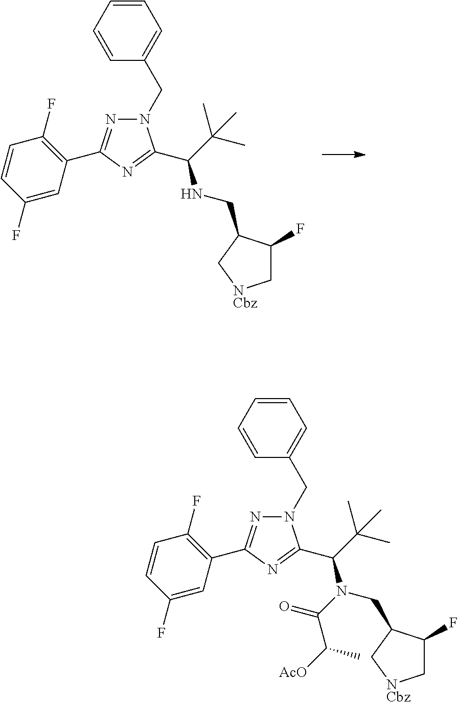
C1=CC=CC(CN2N=C(C3=C(F)C=CC(F)=C3)N=C2C(C(C)(C)C)NCC2C(F)C[NCbz]C2)=C1.C1=CC=CC(CN2N=C(C3=C(F)C=CC(F)=C3)N=C2C(C(C)(C)C)N(C(C([AcO])C)=O)CC2C(F)C[NCbz]C2)=C1
